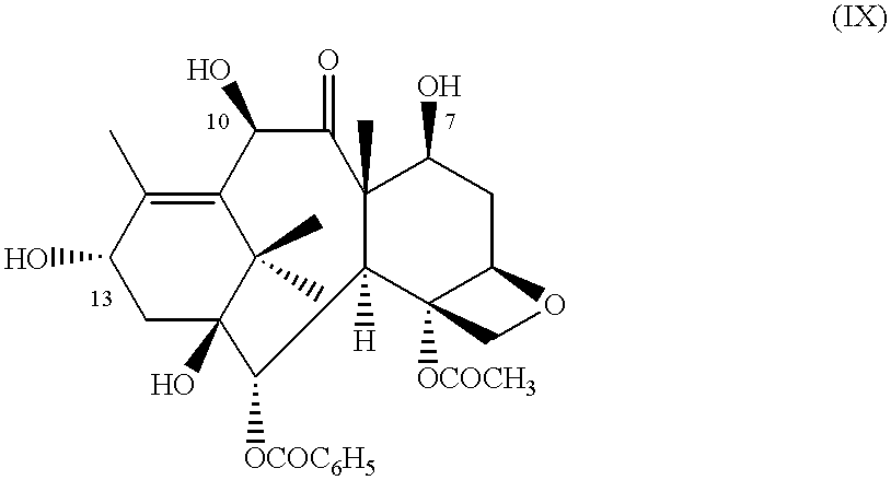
C1C2(O)C(C)(C)C(=C(C)C1O)C(O)C(=O)C1(C)C([H])(C2[OCOC6H5])C2([OCOCH3])C(CC1O)OC2
